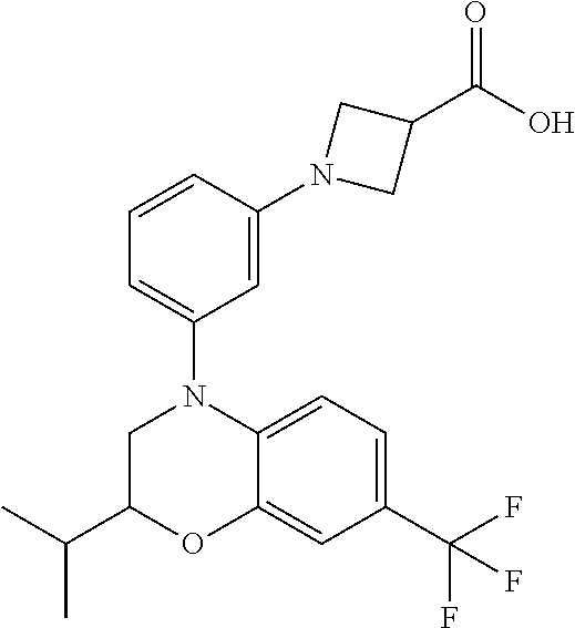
C1(C(C)C)CN(C2=CC=CC(N3CC(C(O)=O)C3)=C2)C2=CC=C(C(F)(F)F)C=C2O1
